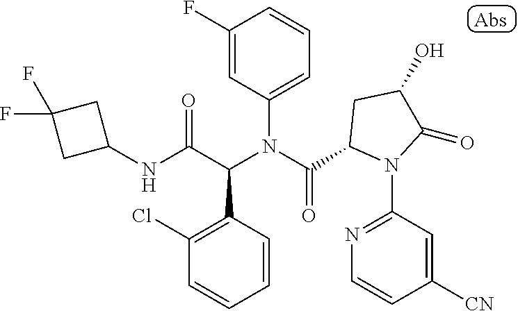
C1(F)=CC(N(C(C2N(C3=NC=CC([CN])=C3)C(=O)C(O)C2)=O)C(C(NC2CC(F)(F)C2)=O)C2=C(Cl)C=CC=C2)=CC=C1
